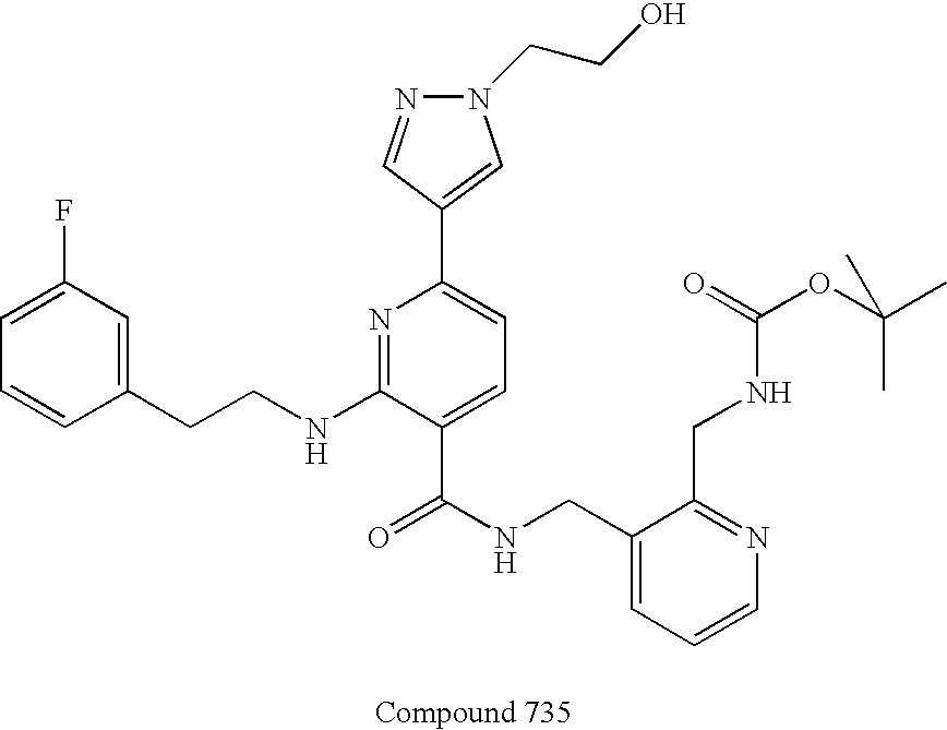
C1=CC(CCNC2=NC(C3=CN(CCO)N=C3)=CC=C2C(NCC2=CC=CN=C2CNC(OC(C)(C)C)=O)=O)=CC(F)=C1
